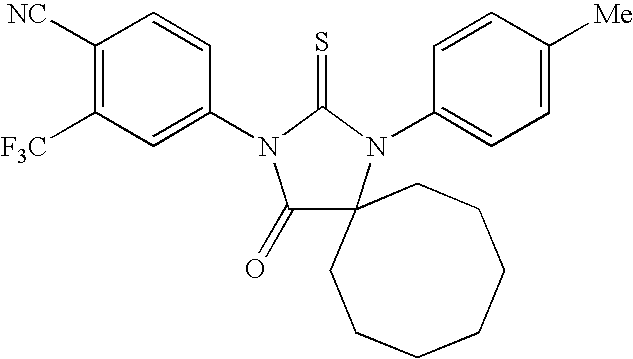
C1([NC])=C([F3C])C=C(N2C(=O)C3(N(C4=CC=C([Me])C=C4)C2=S)CCCCCCC3)C=C1
